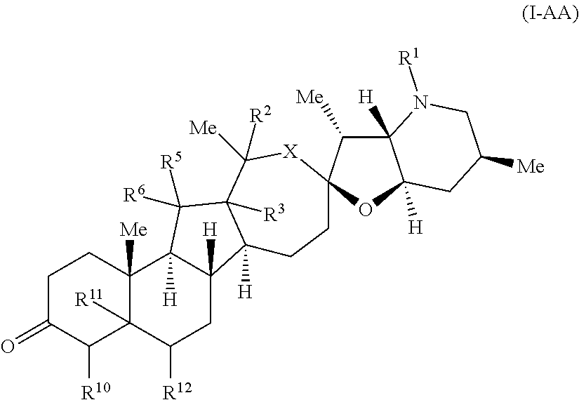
C1C(=O)C([R10])C2([R11])C([Me])(C1)C1([H])C([H])(CC2[R12])C2([H])C([R3])(C1([R6])[R5])C([Me])([R2])[X]C1(C([Me])C3([H])C([H])(O1)CC([Me])CN3[R1])CC2
